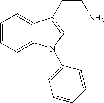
C1=CC=C2C(=C1)C(CCN)=CN2C1=CC=CC=C1
